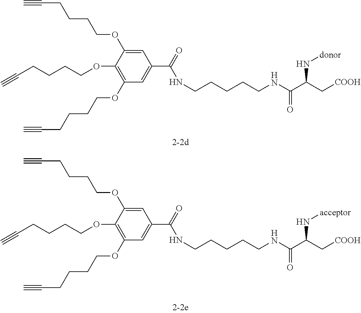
C1=C(OCCCCC#C)C(OCCCCC#C)=C(OCCCCC#C)C=C1C(=O)NCCCCCNC(=O)C(C[COOH])N[acceptor].C1=C(OCCCCC#C)C(OCCCCC#C)=C(OCCCCC#C)C=C1C(=O)NCCCCCNC(=O)C(C[COOH])N[donor]
